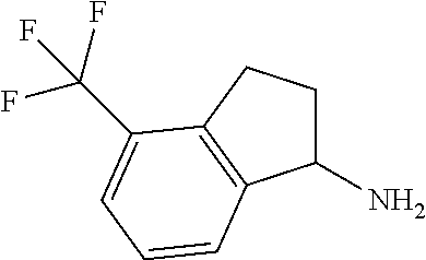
NC1CCC2=C1C=CC=C2C(F)(F)F
